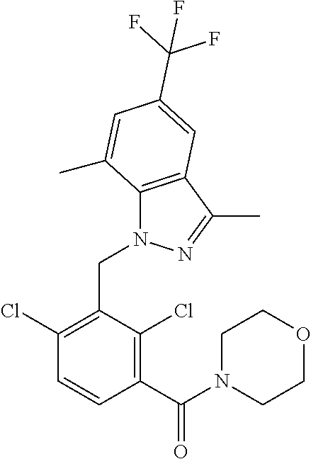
C1(Cl)=C(CN2C3=C(C(C)=N2)C=C(C(F)(F)F)C=C3C)C(Cl)=C(C(=O)N2CCOCC2)C=C1
